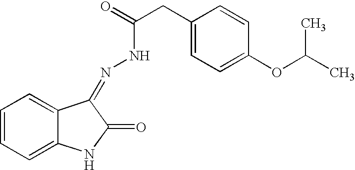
C12=CC=CC=C1NC(=O)C2=NNC(=O)CC1=CC=C(OC(C)C)C=C1
